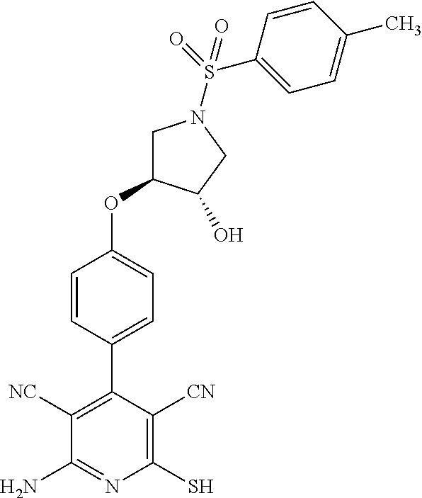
C1(C2=C([NC])C(N)=NC(S)=C2[CN])=CC=C(OC2CN(S(=O)(C3=CC=C(C)C=C3)=O)CC2O)C=C1
